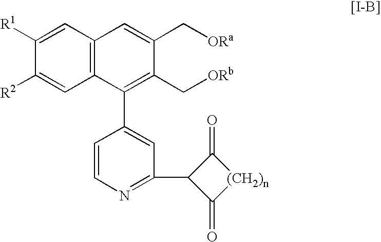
C12=C(C=C([R1])C([R2])=C1)C=C(C[ORa])C(C[ORb])=C2C1=CC(C2C(=O)[(CH2)n]C2=O)=NC=C1
